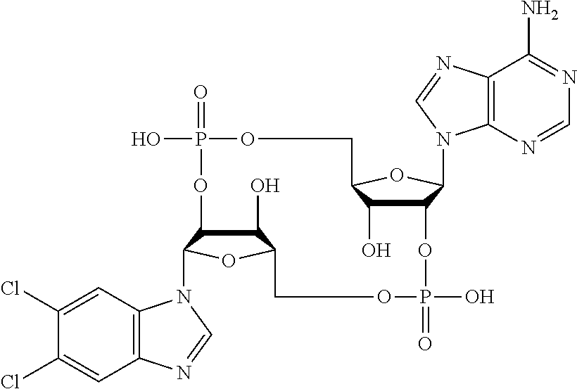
C1(O)C2C(N3C4=C(C=C(Cl)C(Cl)=C4)N=C3)OC1COP(=O)(O)OC1C(O)C(OC1N1C3=C(C(N)=NC=N3)N=C1)COP(=O)(O)O2
